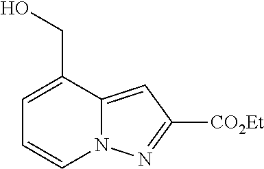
C1=C(CO)C2=CC([CO2Et])=NN2C=C1
